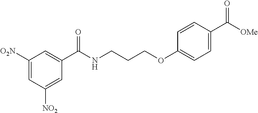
C1(C(NCCCOC2=CC=C(C([OMe])=O)C=C2)=O)=CC([O2N])=CC([NO2])=C1
